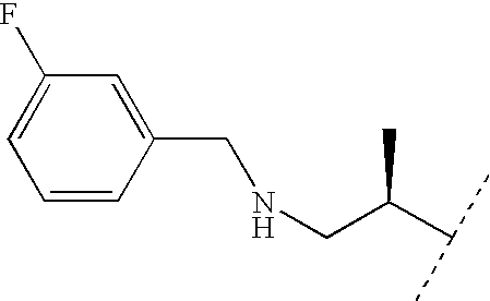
C1=CC(CNCC(C(C)C)C)=CC(F)=C1
